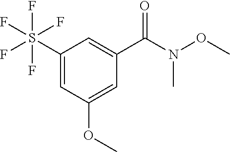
C1(S(F)(F)(F)(F)F)=CC(OC)=CC(C(N(OC)C)=O)=C1
